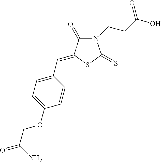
N1(CCC(O)=O)C(=O)C(=CC2=CC=C(OCC(=O)N)C=C2)SC1=S
